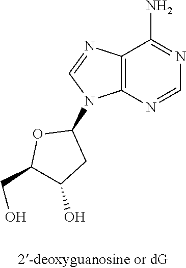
C12=C(N=CN=C1N)N(C1OC(CO)C(O)C1)C=N2
